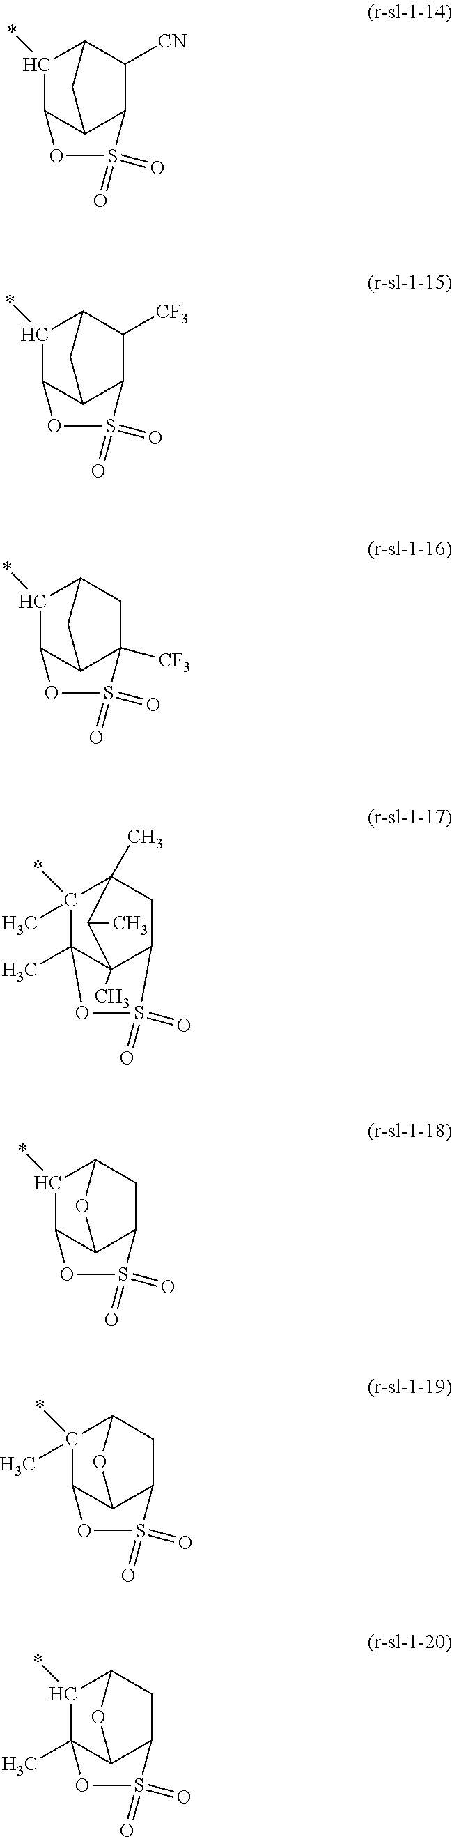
C12C3C(C(*)C(C1[CN])C3)OS2(=O)=O.C12C3C(C(*)C(C1[CF3])C3)OS2(=O)=O.C12([CF3])C3C(C(*)C(C1)C3)OS2(=O)=O.C12C3(C)C(C)(C(*)(C)C(C)(C1)C3C)OS2(=O)=O.C12C3C(C(*)C(C1)O3)OS2(=O)=O.C12C3C(C(*)(C)C(C1)O3)OS2(=O)=O.C12C3C(C)(C(*)C(C1)O3)OS2(=O)=O
